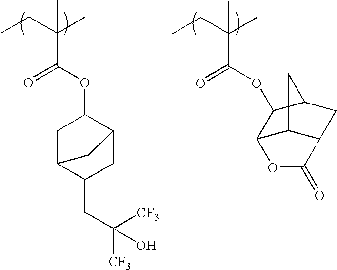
CCC(C)(C(OC1CC2C(CC([CF3])([CF3])O)CC1C2)=O)C.CCC(C)(C(OC1C2C3C(CC1C3)C(=O)O2)=O)C
